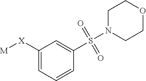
C1=C([X][M])C=C(S(N2CCOCC2)(=O)=O)C=C1
